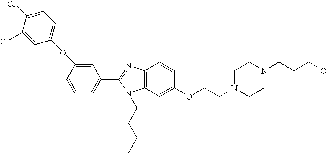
C1(C2=NC3=C(N2CCCC)C=C(OCCN2CCN(CCCO)CC2)C=C3)=CC=CC(OC2=CC=C(Cl)C(Cl)=C2)=C1
